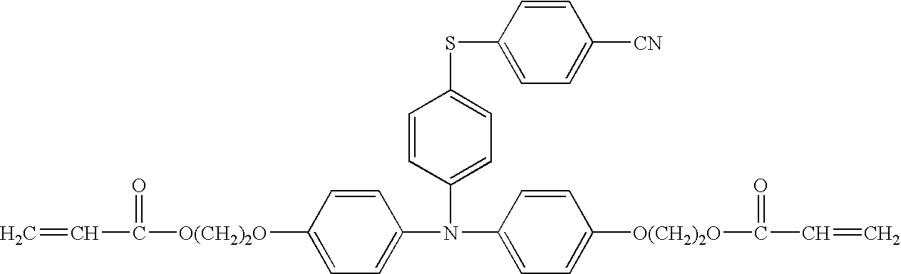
C1=CC(N(C2=CC=C([O(CH2)2O]C(=O)C=C)C=C2)C2=CC=C([O(CH2)2O]C(=O)C=C)C=C2)=CC=C1SC1=CC=C([CN])C=C1
